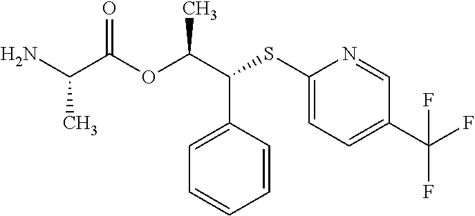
C1=C(C(C(OC(C(N)C)=O)C)SC2=CC=C(C(F)(F)F)C=N2)C=CC=C1
